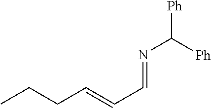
N(C([Ph])[Ph])=CC=CCCC
